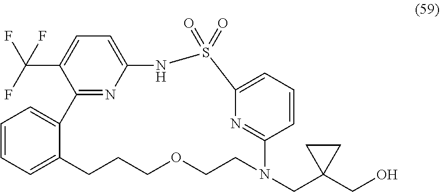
C1=CC=C2C(=C1)C1=NC(=CC=C1C(F)(F)F)NS(=O)(=O)C1=CC=CC(=N1)N(CC1(CO)CC1)CCOCCC2
